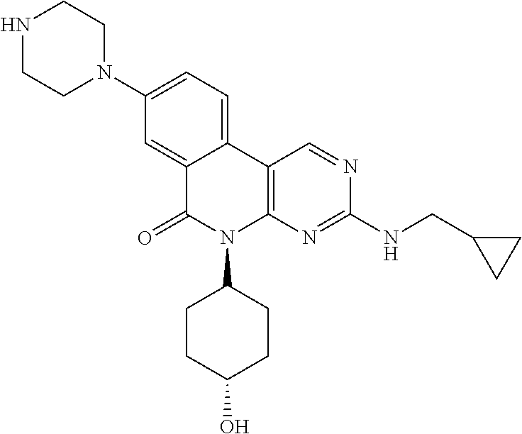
C1(N2CCNCC2)=CC=C2C(=C1)C(=O)N(C1CCC(O)CC1)C1=C2C=NC(NCC2CC2)=N1
